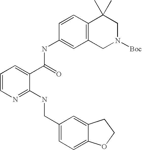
C1=CN=C(NCC2=CC=C3C(=C2)CCO3)C(C(=O)NC2=CC3=C(C=C2)C(C)(C)CN([Boc])C3)=C1
